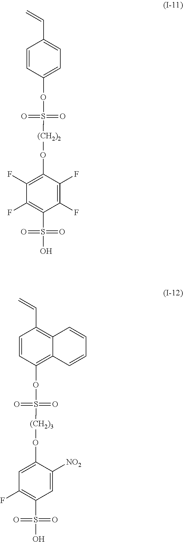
C=CC1=CC=C(OS(=O)(=O)[(CH2)2]OC2=C(F)C(F)=C(S(=O)(=O)O)C(F)=C2F)C=C1.C=CC1=C2C(=C(OS(=O)(=O)[(CH2)3]OC3=CC(F)=C(S(=O)(=O)O)C=C3[NO2])C=C1)C=CC=C2
